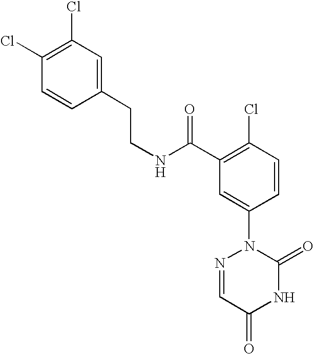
N(C(C1=C(Cl)C=CC(N2N=CC(=O)NC2=O)=C1)=O)CCC1=CC(Cl)=C(Cl)C=C1
